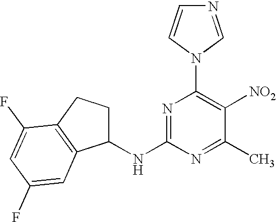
N1=C(NC2CCC3=C2C=C(F)C=C3F)N=C(C)C([NO2])=C1N1C=NC=C1
